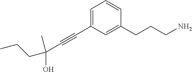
C1=C(C#CC(O)(C)CCC)C=C(CCCN)C=C1
